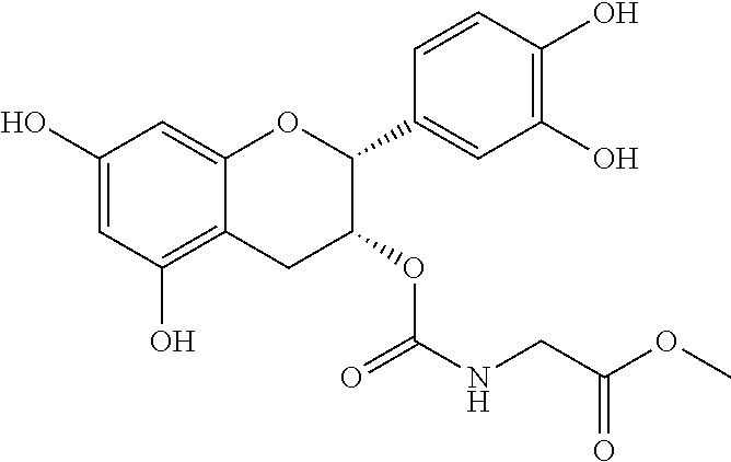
C1=C(O)C=C2C(=C1O)CC(OC(=O)NCC(=O)OC)C(C1=CC(O)=C(O)C=C1)O2
